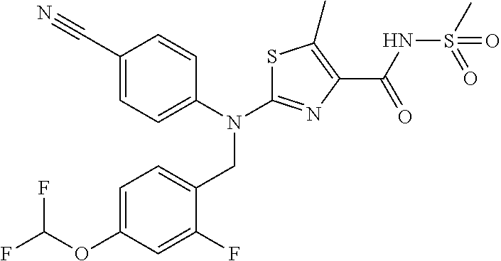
C1(C#N)=CC=C(N(C2=NC(C(NS(C)(=O)=O)=O)=C(C)S2)CC2=CC=C(OC(F)F)C=C2F)C=C1
